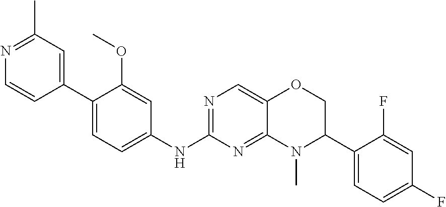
N1=C(NC2=CC=C(C3=CC(C)=NC=C3)C(OC)=C2)N=C2C(=C1)OCC(C1=CC=C(F)C=C1F)N2C
